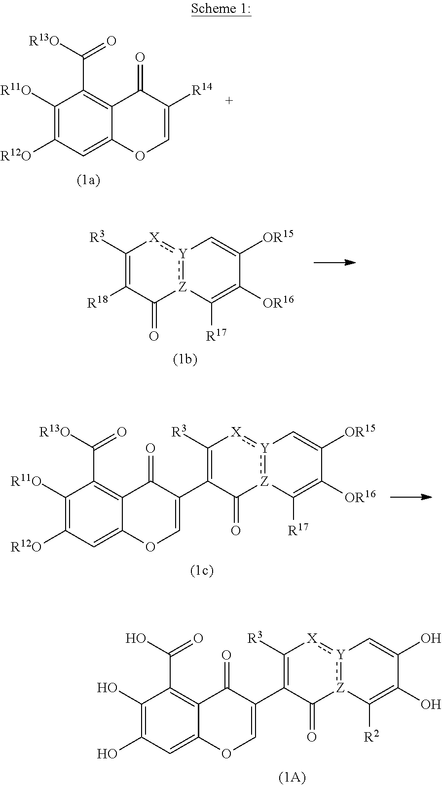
C1(O)=C(O)C=C2C(=C1C(O)=O)C(=O)C(C1=C([R3])[X]:[Y]3:[Z](C1=O)C([R2])=C(O)C(O)=C3)=CO2.C1([R11O])=C([R12O])C=C2C(=C1C([R13O])=O)C(=O)C([R14])=CO2.C1([R18])=C([R3])[X]:[Y]2:[Z](C1=O)C([R17])=C([OR16])C([OR15])=C2.C1([R11O])=C([R12O])C=C2C(=C1C([R13O])=O)C(=O)C(C1=C([R3])[X]:[Y]3:[Z](C1=O)C([R17])=C([OR16])C([OR15])=C3)=CO2
